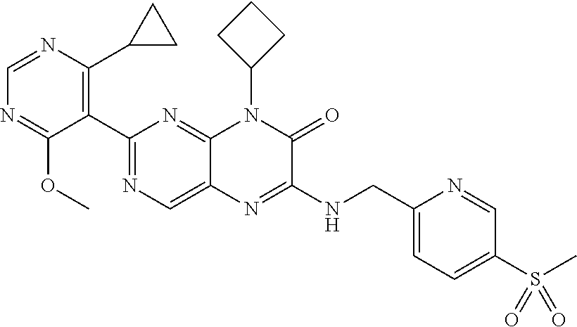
C1=NC(C2CC2)=C(C2=NC=C3C(=N2)N(C2CCC2)C(=O)C(NCC2=CC=C(S(C)(=O)=O)C=N2)=N3)C(OC)=N1
